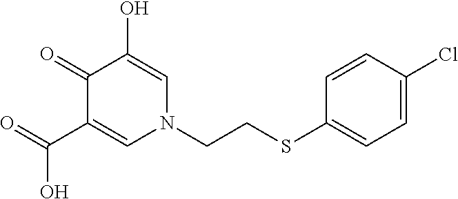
O=C(C1=CN(CCSC2=CC=C(Cl)C=C2)C=C(O)C1=O)O
